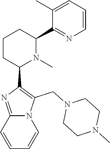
C1CC(C2=C(CN3CCN(C)CC3)N3C(=N2)C=CC=C3)N(C)C(C2=NC=CC=C2C)C1
